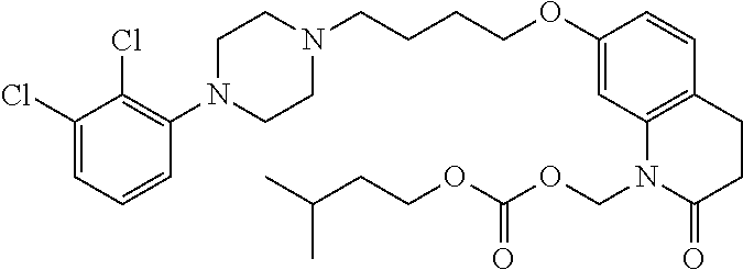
C1(Cl)=CC=CC(N2CCN(CCCCOC3=CC4=C(C=C3)CCC(=O)N4COC(=O)OCCC(C)C)CC2)=C1Cl
